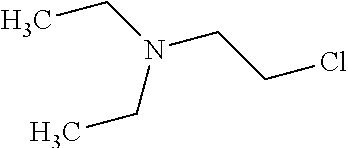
N(CCCl)(CC)CC
